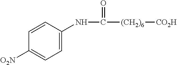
C1=CC(NC([(CH2)6][CO2H])=O)=CC=C1[O2N]
